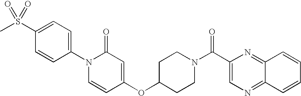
CS(C1=CC=C(N2C=CC(OC3CCN(C(C4=CN=C5C(=N4)C=CC=C5)=O)CC3)=CC2=O)C=C1)(=O)=O
